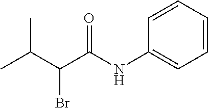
C1=CC=CC=C1NC(C(Br)C(C)C)=O
